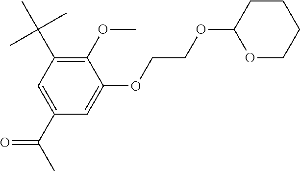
C1(OC)=C(C(C)(C)C)C=C(C(C)=O)C=C1OCCOC1OCCCC1
